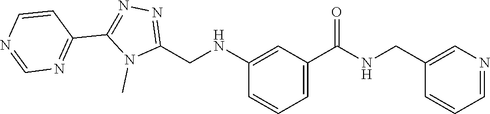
C1=NC=C(CNC(C2=CC=CC(NCC3=NN=C(C4=NC=NC=C4)N3C)=C2)=O)C=C1
